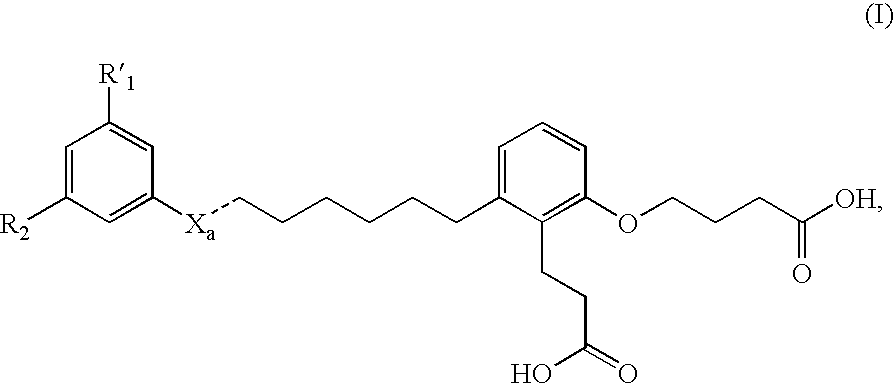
C1=C([R2])C=C([Xa]CCCCCCC2=CC=CC(OCCCC([OH])=O)=C2CCC(=O)O)C=C1[R1]
